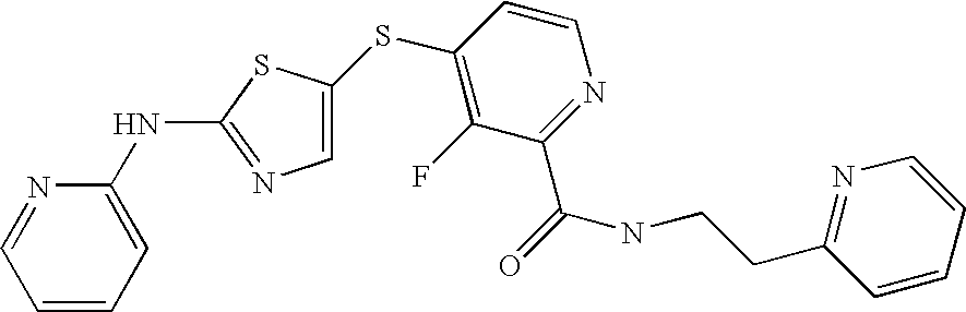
C1=CC=C(NC2=NC=C(SC3=C(F)C(C(NCCC4=NC=CC=C4)=O)=NC=C3)S2)N=C1
